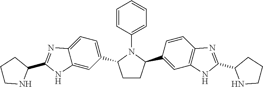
C1CC(C2=CC3=C(C=C2)N=C(C2NCCC2)N3)N(C2=CC=CC=C2)C1C1=CC=C2C(=C1)NC(C1CCCN1)=N2
